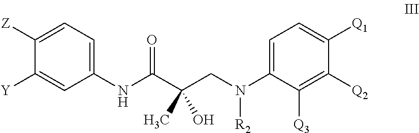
[R2]N(C1=CC=C([Q1])C([Q2])=C1[Q3])CC(C)(C(NC1=CC=C([Z])C([Y])=C1)=O)O
